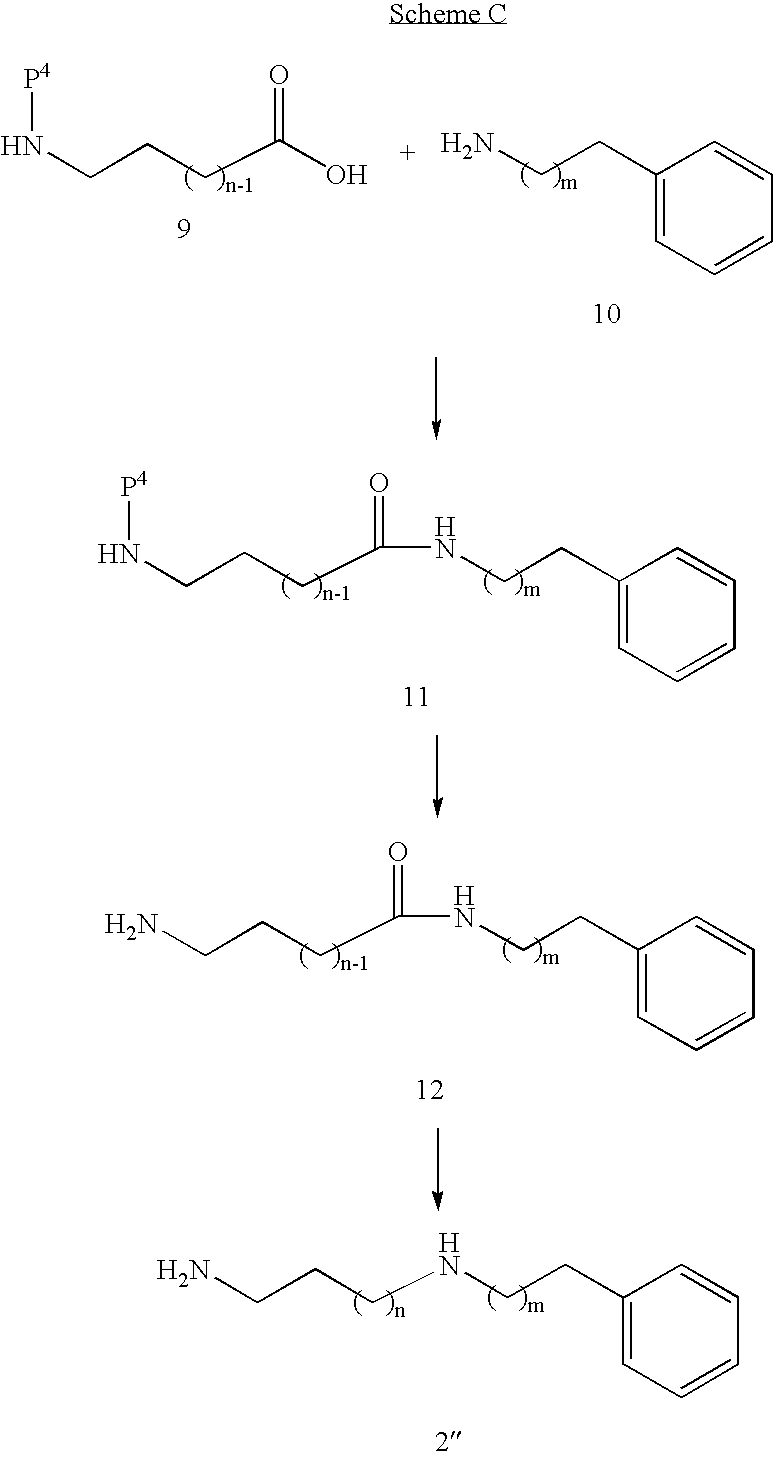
NCCC1=CC=CC=C1.C(CCC(O)=O)N[P4].C(CCC(NCCC1=CC=CC=C1)=O)N[P4].C(CCC(NCCC1=CC=CC=C1)=O)N.C(CCNCCC1=CC=CC=C1)N
